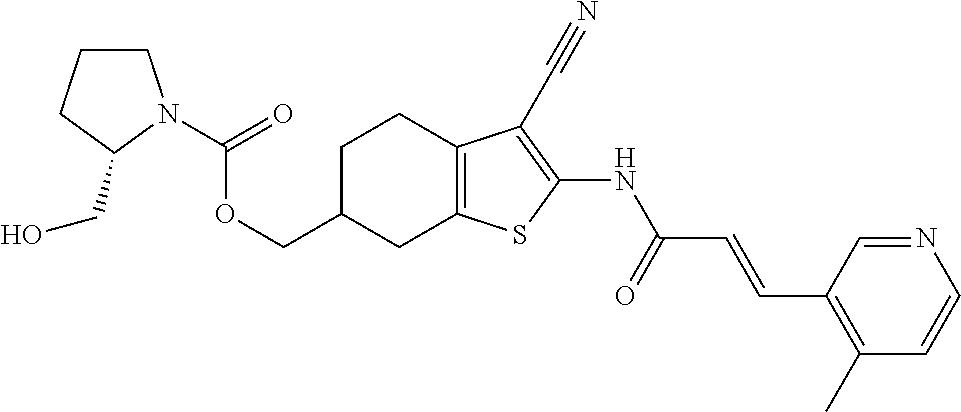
C(C1CC2=C(CC1)C(C#N)=C(NC(C=CC1=C(C)C=CN=C1)=O)S2)OC(=O)N1CCCC1CO
